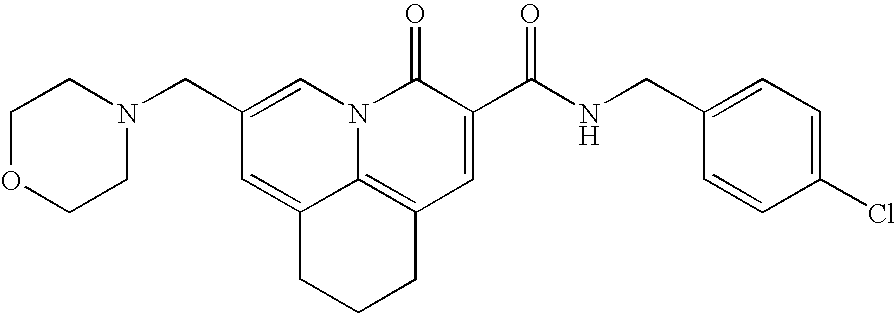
C1OCCN(CC2=CN3C4=C(C=C(C(NCC5=CC=C(Cl)C=C5)=O)C3=O)CCCC4=C2)C1
